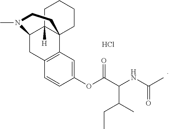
C1=CC(OC(C(NC(=O)C)C(CC)C)=O)=CC2=C1CC1C3([H])C2(CCCC3)CCN1C.Cl
